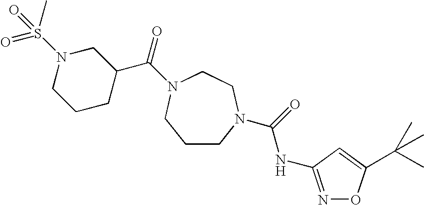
C1CN(C(=O)NC2=NOC(C(C)(C)C)=C2)CCN(C(=O)C2CN(S(C)(=O)=O)CCC2)C1
